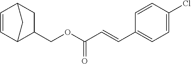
C(OC(C=CC1=CC=C(Cl)C=C1)=O)C1C2C=CC(C1)C2
